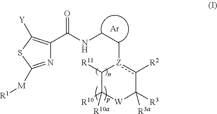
N1=C([M][R1])SC([Y])=C1C(NCC[Z]1c([R2])C([R3])([R3a])[W]C([R10])([R10a])C1[R11])=O.[Ar]
